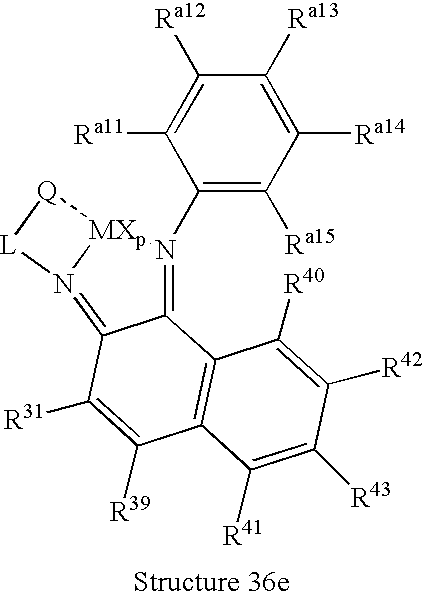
C1(N2=C3C(=N4[MXp]2[Q][L]4)C([R31])=C([R39])C2=C3C([R40])=C([R42])C([R43])=C2[R41])=C([Ra15])C([Ra14])=C([Ra13])C([Ra12])=C1[Ra11]
